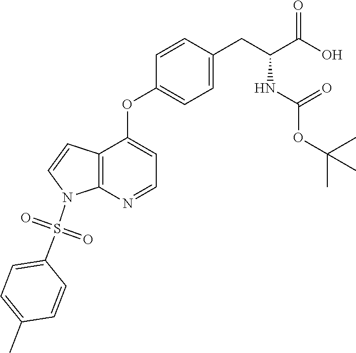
C12=C(N=CC=C1OC1=CC=C(CC(C(O)=O)NC(OC(C)(C)C)=O)C=C1)N(S(C1=CC=C(C)C=C1)(=O)=O)C=C2
